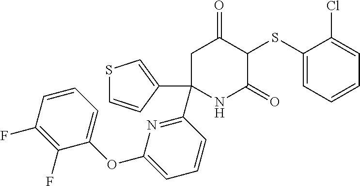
C1(SC2C(=O)CC(C3=NC(OC4=CC=CC(F)=C4F)=CC=C3)(C3=CSC=C3)NC2=O)=CC=CC=C1Cl
